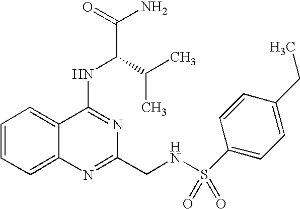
C12=CC=CC=C1C(NC(C(N)=O)C(C)C)=NC(CNS(=O)(=O)C1=CC=C(CC)C=C1)=N2
